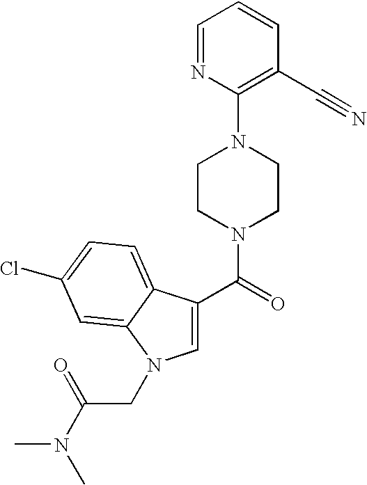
C1=NC(N2CCN(C(=O)C3=CN(CC(N(C)C)=O)C4=CC(Cl)=CC=C34)CC2)=C(C#N)C=C1
